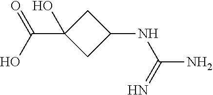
C1C(C(O)=O)(O)CC1NC(N)=N
